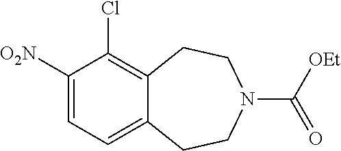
C1([O2N])=CC=C2C(=C1Cl)CCN(C(=O)[OEt])CC2
